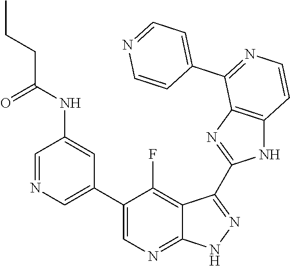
C1=NC=C(C2=CN=C3C(=C2F)C(C2=NC4=C(N2)C=CN=C4C2=CC=NC=C2)=N[N H]3)C=C1NC(CCC)=O
